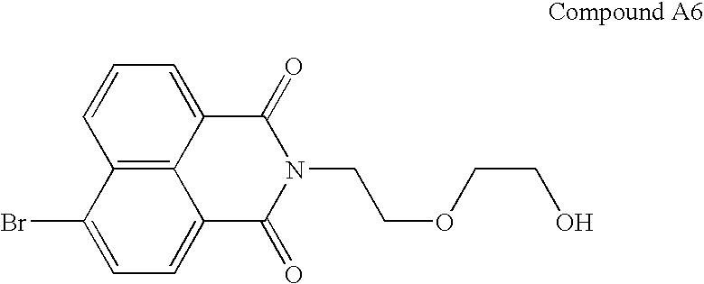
C12=C3C(=CC=C1)C(=O)N(CCOCCO)C(=O)C3=CC=C2Br
